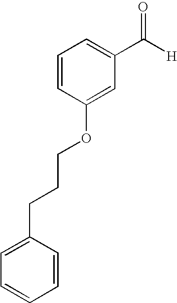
C1(OCCCC2=CC=CC=C2)=CC(C([H])=O)=CC=C1
